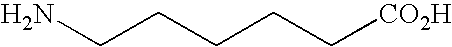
C(CCCC[CO2H])N
